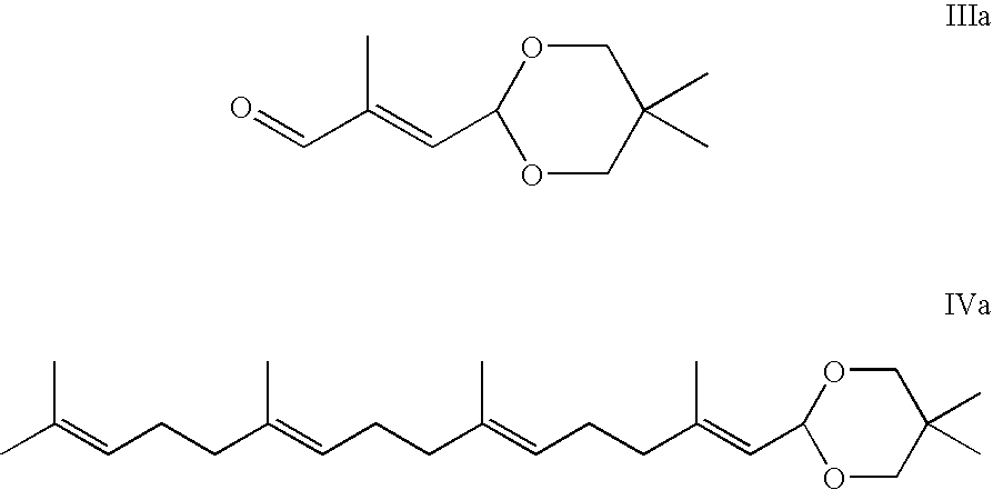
C1(C=C(C=O)C)OCC(C)(C)CO1.C1(C=C(CCC=C(CCC=C(CCC=C(C)C)C)C)C)OCC(C)(C)CO1
